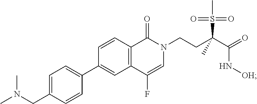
CN(CC1=CC=C(C2=CC3=C(C=C2)C(=O)N(CCC(S(=O)(=O)C)(C(=O)N[OH])C)C=C3F)C=C1)C
